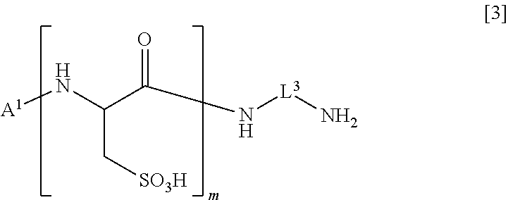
[A1]NC(C(N[L3]N)=O)C[SO3H]
